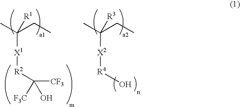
CC(CC)([X1][R2]C([CF3])([F3C])O)[R1].CC(CC)([X2][R4]O)[R3]
